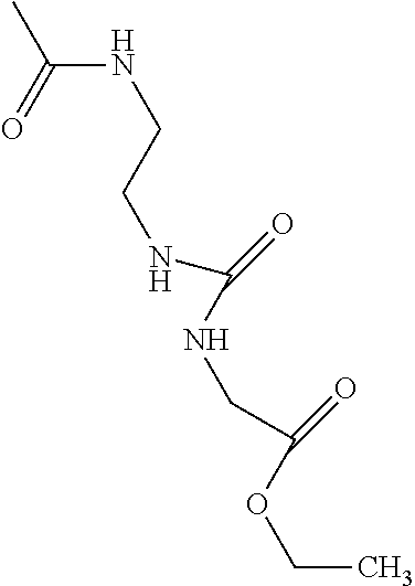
CC(=O)NCCNC(NCC(=O)OCC)=O
